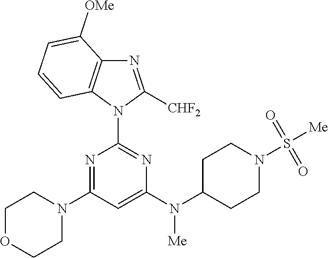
N1=C(N2CCOCC2)C=C(N(C2CCN(S([Me])(=O)=O)CC2)[Me])N=C1N1C([CHF2])=NC2=C1C=CC=C2[OMe]
